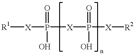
[X](P(O)(=O)[X][R2])P([X][R1])(O)=O
